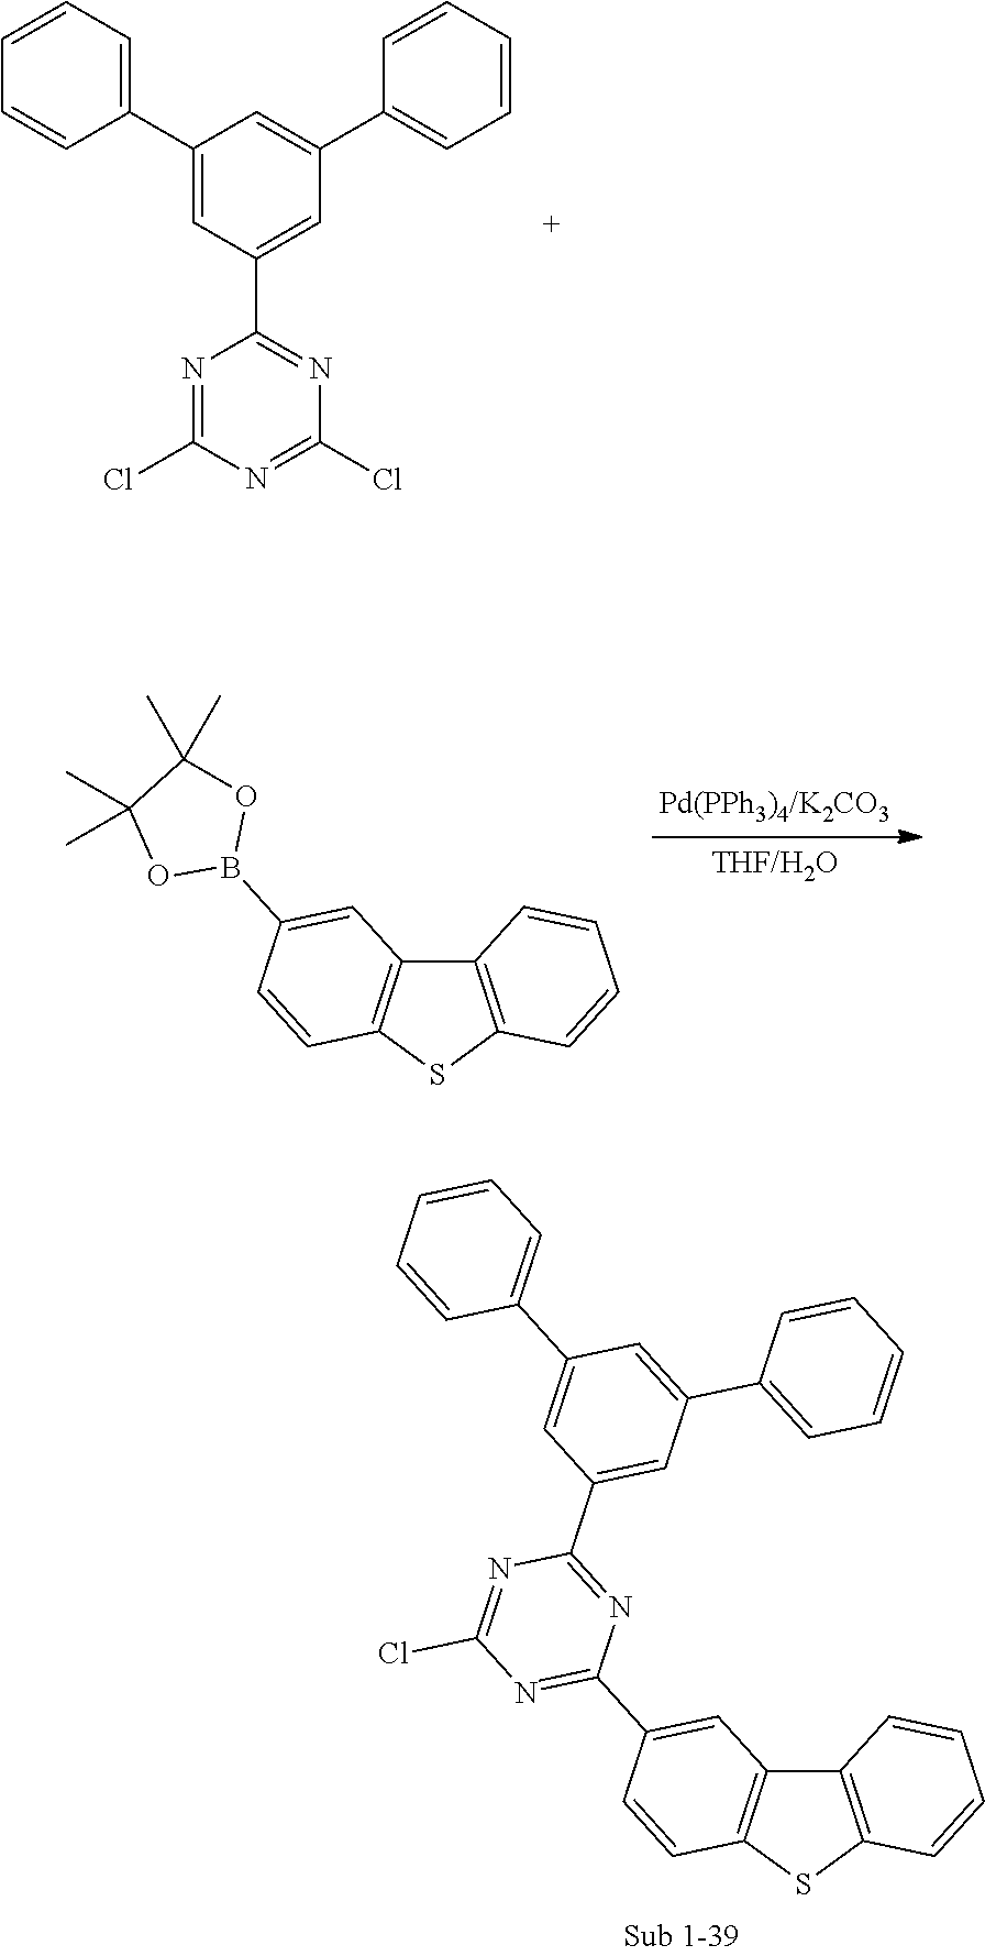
C1=CC=C(C2=CC(C3=NC(Cl)=NC(Cl)=N3)=CC(C3=CC=CC=C3)=C2)C=C1.C12=C(SC3=C1C=C(B1OC(C)(C)C(C)(C)O1)C=C3)C=CC=C2.C12=C(SC3=C1C=C(C1=NC(Cl)=NC(C4=CC(C5=CC=CC=C5)=CC(C5=CC=CC=C5)=C4)=N1)C=C3)C=CC=C2
